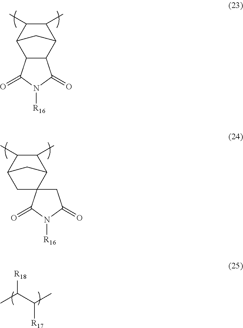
C12C3C(C)C(C)C(C1C(=O)N([R16])C2=O)C3.C12C(C)C(C)C(CC13CC(=O)N([R16])C3=O)C2.CC(C(C)[R17])[R18]
